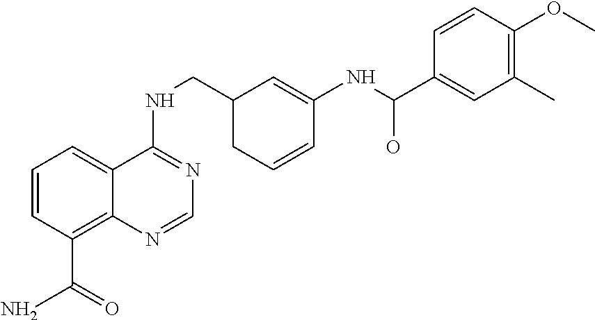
C1=CC(C(N)=O)=C2C(=C1)C(NCC1CC=CC(NC(O)C3=CC(C)=C(OC)C=C3)=C1)=NC=N2
